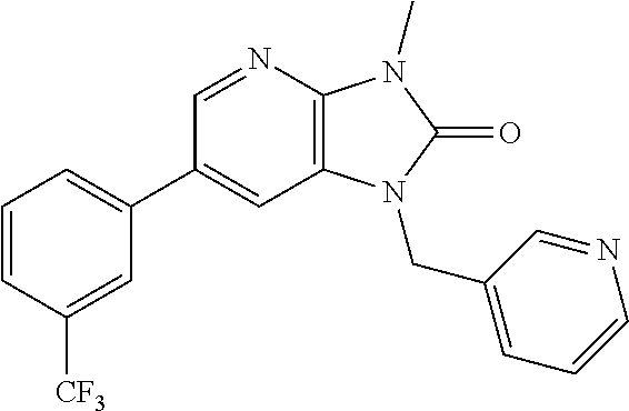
C1(C2=CC=CC([CF3])=C2)=CC2=C(N=C1)N(C)C(=O)N2CC1=CC=CN=C1
